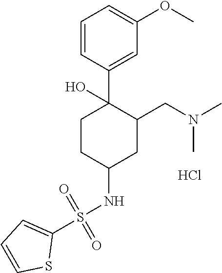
Cl.S(NC1CCC(C2=CC(OC)=CC=C2)(O)C(CN(C)C)C1)(=O)(=O)C1=CC=CS1
